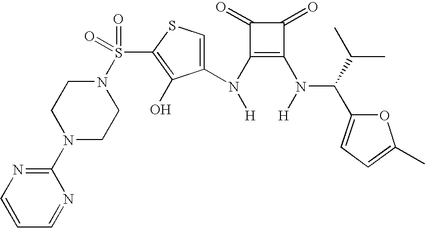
C1=CC=NC(N2CCN(S(=O)(C3=C(O)C(N(C4=C(N([H])C(C5=CC=C(C)O5)C(C)C)C(=O)C4=O)[H])=CS3)=O)CC2)=N1
